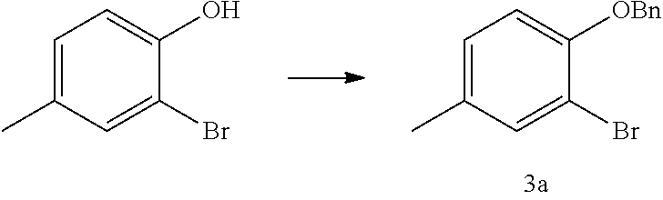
C1=C(C)C=C(Br)C(O)=C1.C1=C(C)C=C(Br)C([OBn])=C1
